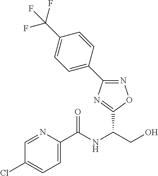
C(NC(CO)C1=NC(C2=CC=C(C(F)(F)F)C=C2)=NO1)(=O)C1=CC=C(Cl)C=N1
